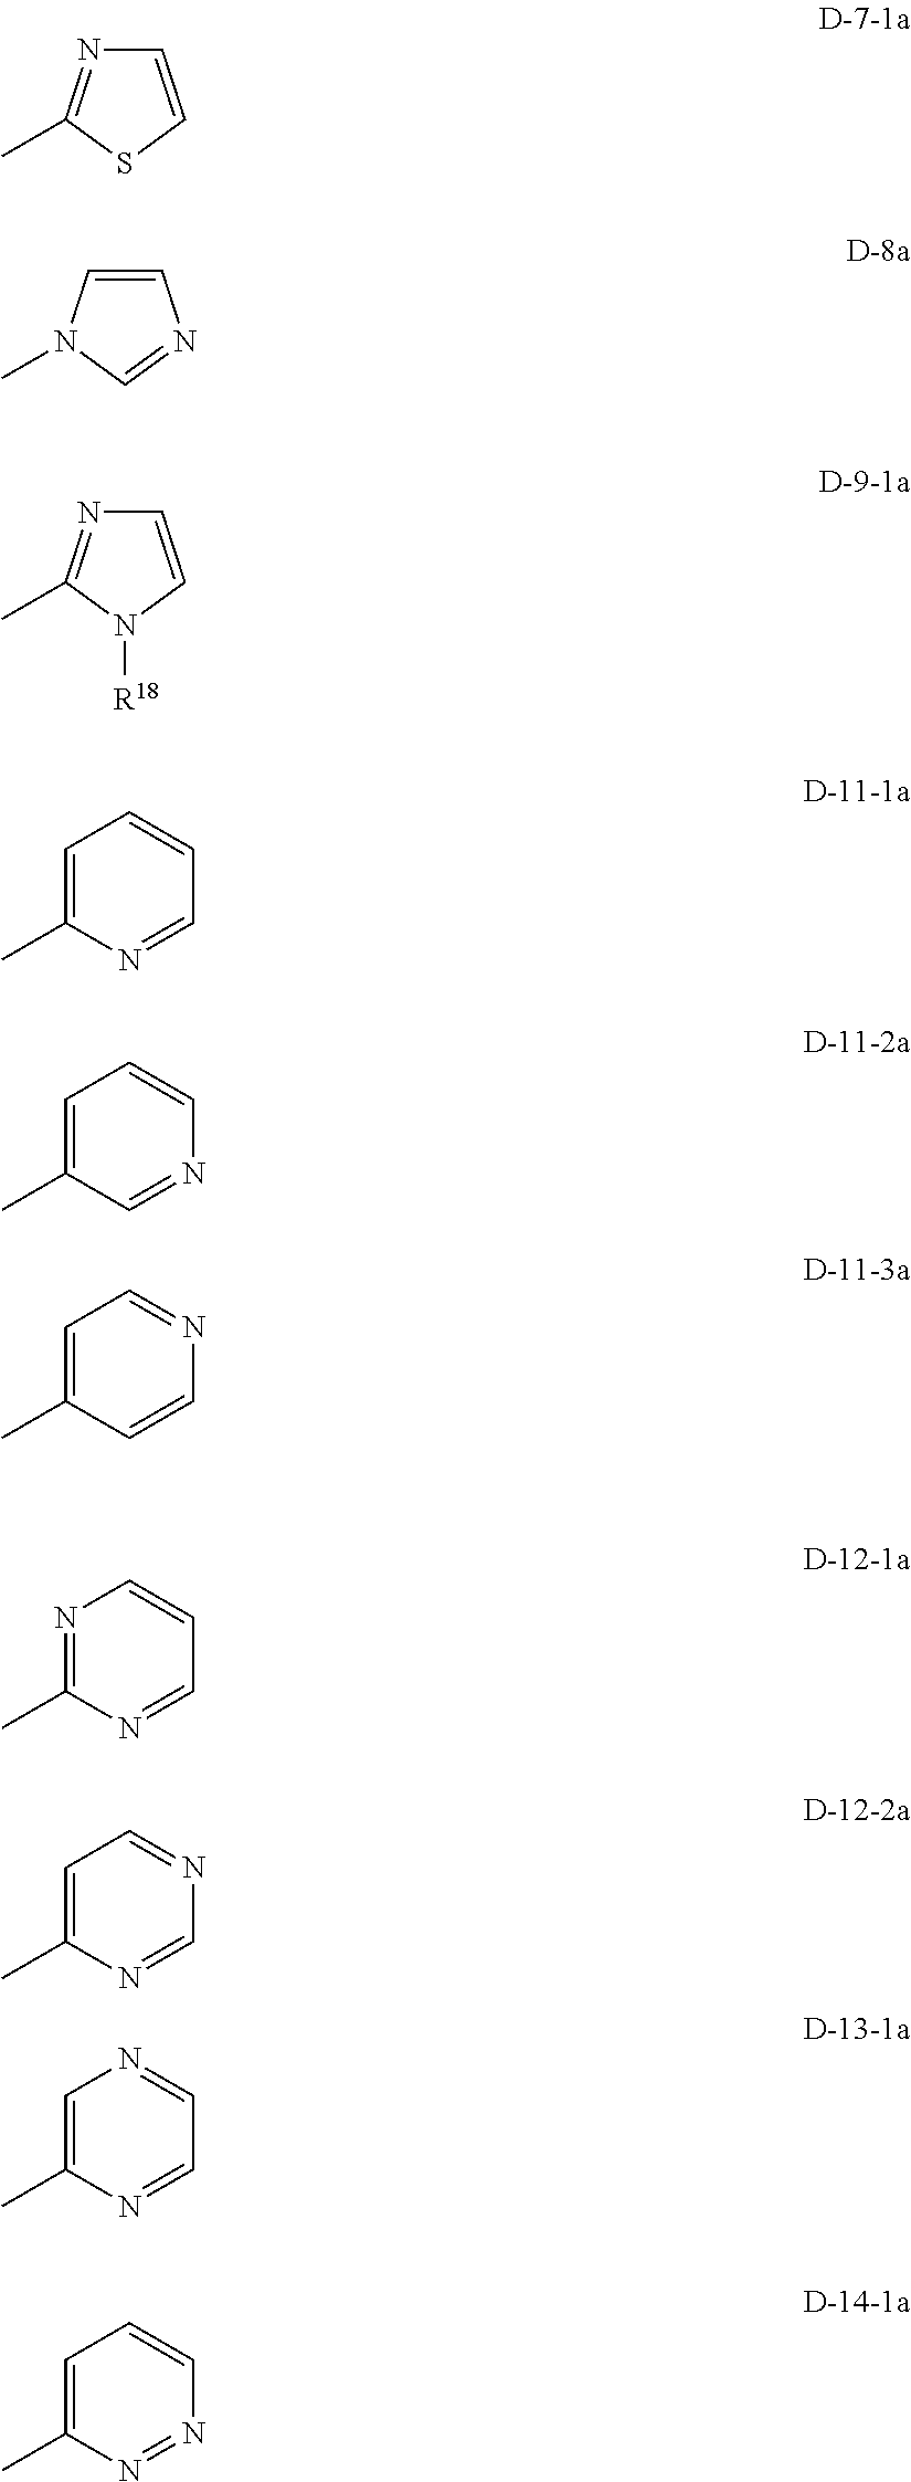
C1=CSC(C)=N1.C1=CN(C)C=N1.C1=CN([R18])C(C)=N1.C1=C(C)N=CC=C1.C1=C(C)C=NC=C1.C1=C(C)C=CN=C1.N1=C(C)N=CC=C1.C1=C(C)N=CN=C1.C1=C(C)N=CC=N1.C1=C(C)N=NC=C1
